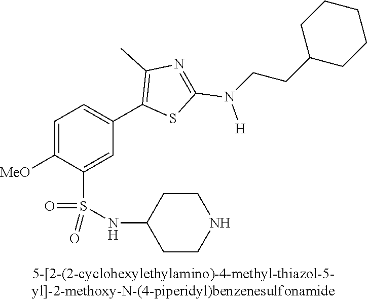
C1=C([MeO])C(S(NC2CCNCC2)(=O)=O)=CC(C2=C(C)N=C(N([H])CCC3CCCCC3)S2)=C1
